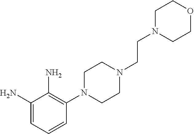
C1N(C2=C(N)C(N)=CC=C2)CCN(CCN2CCOCC2)C1
